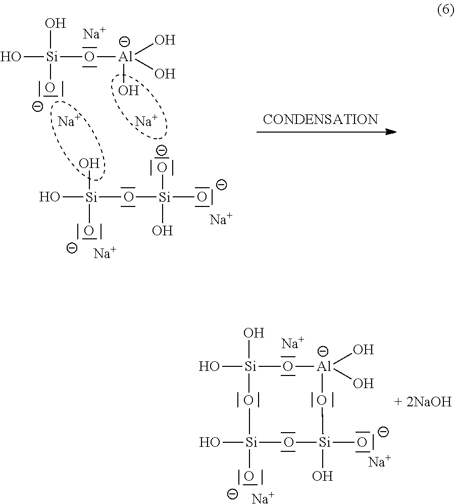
O[Si](O[Al](O)(O)O)(O)[O-].[Na].O[Si](O[Si]([O-])([O-])O)(O)O.[Na].[Na].[Na].[Na].O[Si](O[Al](O)(O)O[Si](O[Si](C)(O)O)(O)[O-])(O)O.[Na].[Na].[Na]
